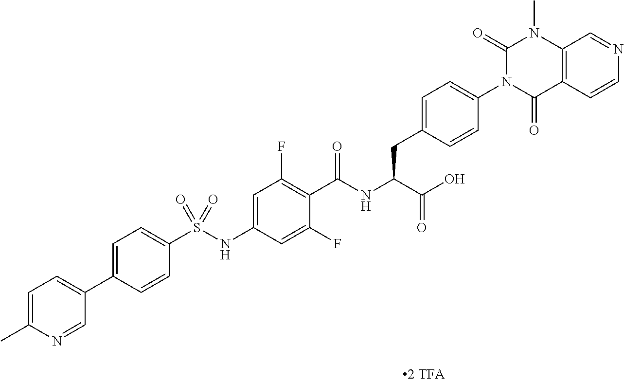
C12=C(C=CN=C1)C(=O)N(C1=CC=C(CC(C(=O)O)NC(=O)C3=C(F)C=C(NS(C4=CC=C(C5=CC=C(C)N=C5)C=C4)(=O)=O)C=C3F)C=C1)C(=O)N2C
